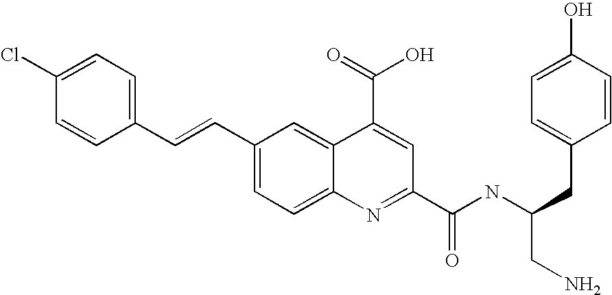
C1=C(Cl)C=CC(C=CC2=CC=C3C(=C2)C(C(=O)O)=CC(C(NC(CC2=CC=C(O)C=C2)CN)=O)=N3)=C1
